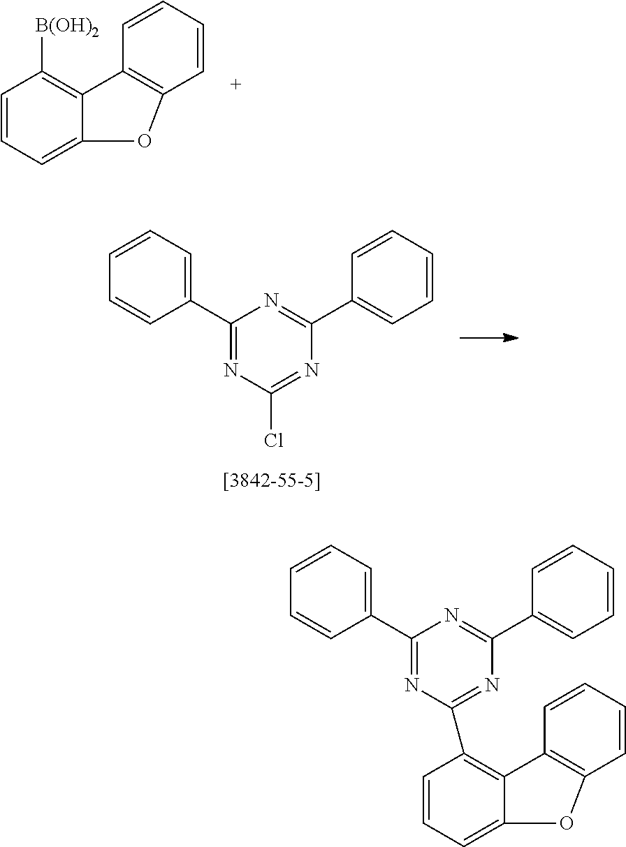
C1=CC=C(C2=NC(C3=C4C(=CC=C3)OC3=C4C=CC=C3)=NC(C3=CC=CC=C3)=N2)C=C1.C1=CC=C2C(=C1[B(OH)2])C1=C(C=CC=C1)O2.C1=CC=C(C2=NC(Cl)=NC(C3=CC=CC=C3)=N2)C=C1
